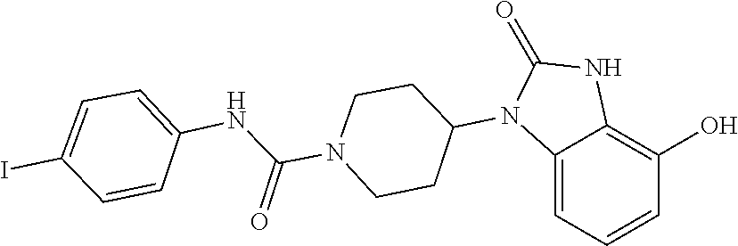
C1CN(C(NC2=CC=C(I)C=C2)=O)CCC1N1C(=O)NC2=C(O)C=CC=C12
